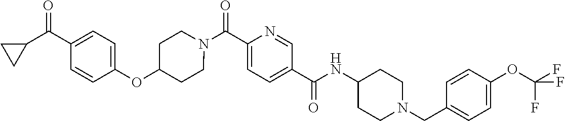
N(C(C1=CC=C(C(=O)N2CCC(OC3=CC=C(C(=O)C4CC4)C=C3)CC2)N=C1)=O)C1CCN(CC2=CC=C(OC(F)(F)F)C=C2)CC1
